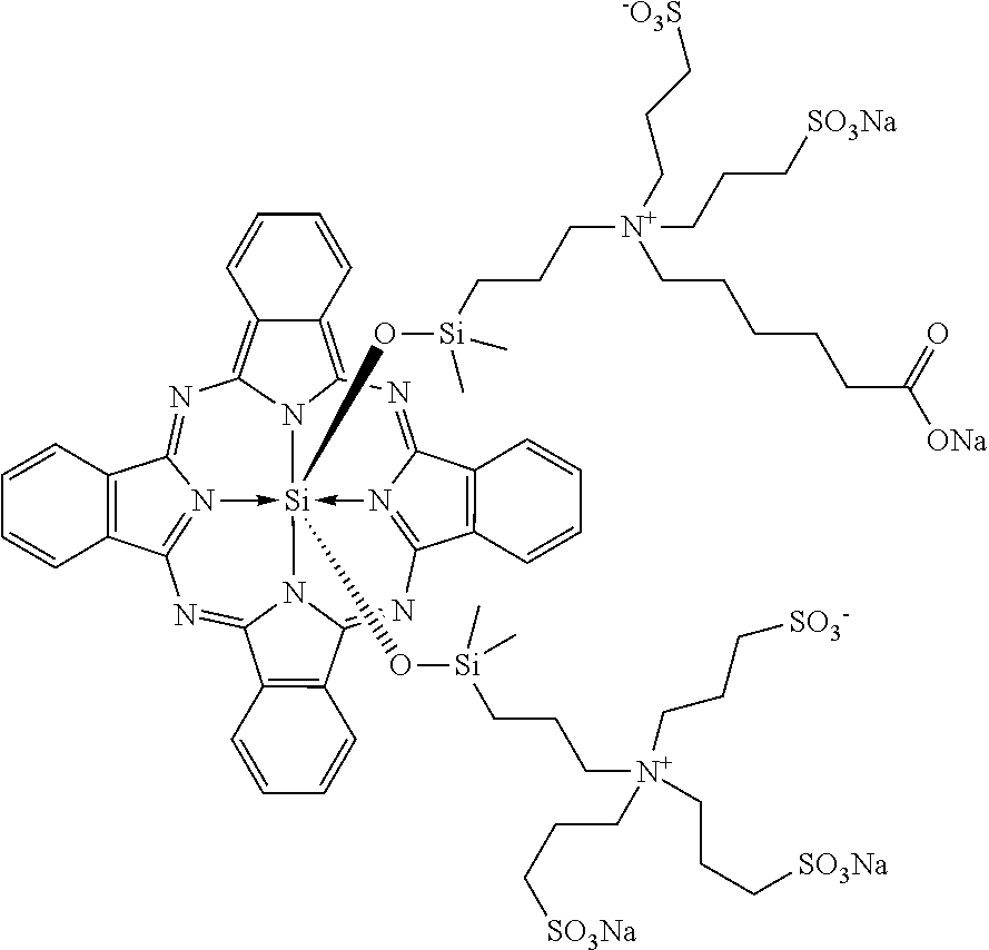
N1=C2N3->[Si]45(O[Si](CCC[N+](CCC[SO3-])(CCC[SO3Na])CCC[SO3Na])(C)C)(O[Si](CCC[N+](CCC[-O3S])(CCC[SO3Na])CCCCCC([ONa])=O)(C)C)-N6=C(N=C7N4C(=NC=3C3=C2C=CC=C3)C2=C7C=CC=C2)C2=C(C6=NC3=C4C(=C1N35)C=CC=C4)C=CC=C2
